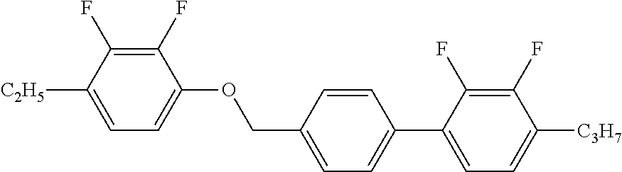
C1(F)=C(F)C([C2H5])=CC=C1OCC1=CC=C(C2=CC=C([C3H7])C(F)=C2F)C=C1
